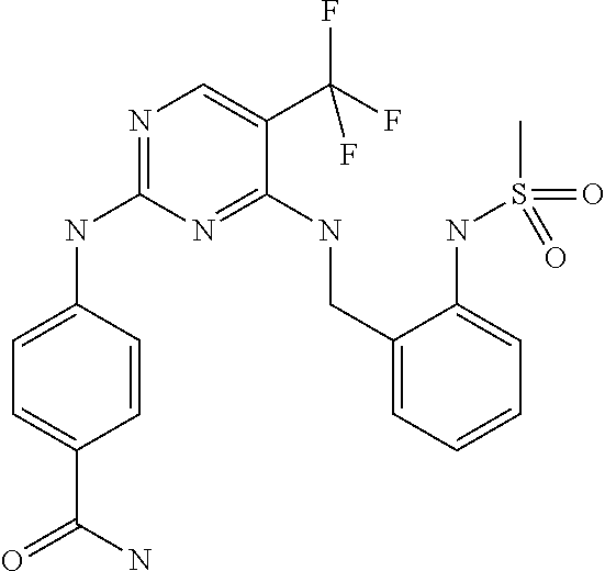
C1=CC(NC2=NC=C(C(F)(F)F)C(NCC3=CC=CC=C3NS(C)(=O)=O)=N2)=CC=C1C(N)=O
